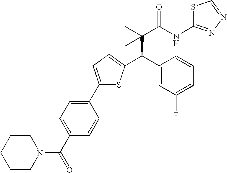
C(C(C)(C(NC1=NN=CS1)=O)C)(C1=CC(F)=CC=C1)C1=CC=C(C2=CC=C(C(=O)N3CCCCC3)C=C2)S1
